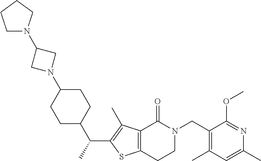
C1(CN2CCC3=C(C2=O)C(C)=C(C(C)C2CCC(N4CC(N5CCCC5)C4)CC2)S3)=C(C)C=C(C)N=C1OC
